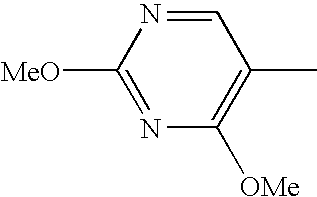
C1([MeO])=NC([OMe])=C(C)C=N1
